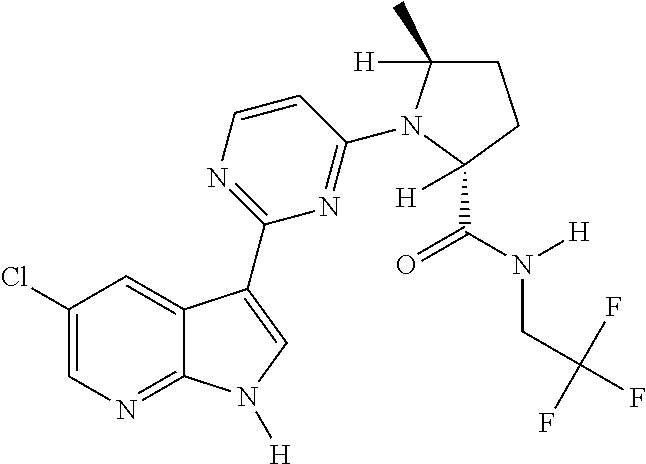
C1(Cl)=CN=C2C(=C1)C(C1=NC=CC(N3C(C)([H])CCC3(C(N([H])CC(F)(F)F)=O)[H])=N1)=CN2[H]
